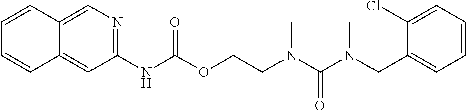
C1=C(Cl)C(CN(C(N(CCOC(NC2=NC=C3C(=C2)C=CC=C3)=O)C)=O)C)=CC=C1
